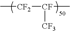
C[CF2][CF](C)[CF3]
